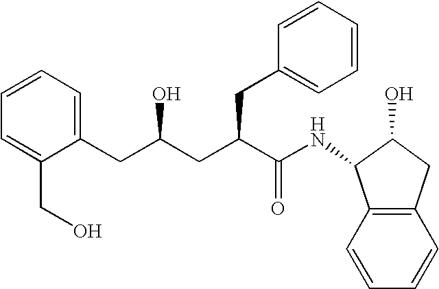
C12=C(C=CC=C1)C(NC(C(CC(CC1=CC=CC=C1CO)O)CC1=CC=CC=C1)=O)C(O)C2
